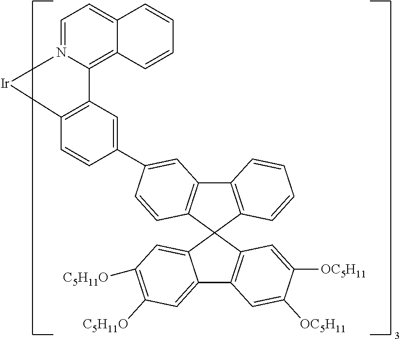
C1=N2C(=C3C(=C1)C=CC=C3)C1=C([Ir]2)C=CC(C2=CC3=C(C=C2)C2(C4=C3C=CC=C4)C3=CC([C5H11O])=C([C5H11O])C=C3C3=C2C=C([OC5H11])C([OC5H11])=C3)=C1
